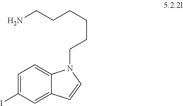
C(CCCCCN)N1C2=CC=C(I)C=C2C=C1
